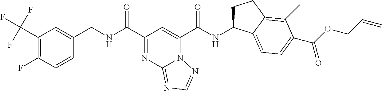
C1(C(F)(F)F)=C(F)C=CC(CNC(C2=NC3=NC=NN3C(C(NC3CCC4=C(C)C(C(OCC=C)=O)=CC=C34)=O)=C2)=O)=C1
